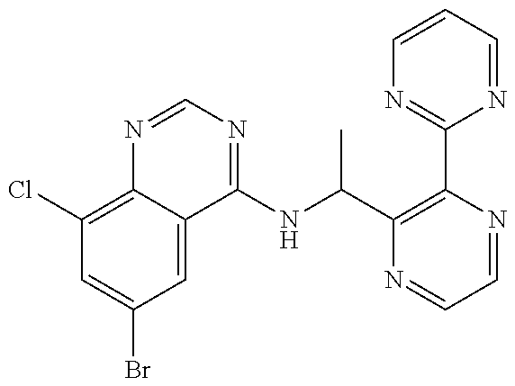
C1(Cl)=C2C(=CC(Br)=C1)C(NC(C1=C(C3=NC=CC=N3)N=CC=N1)C)=NC=N2
